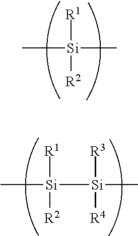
C[Si](C)([R1])[R2].C[Si]([Si](C)([R3])[R4])([R1])[R2]
